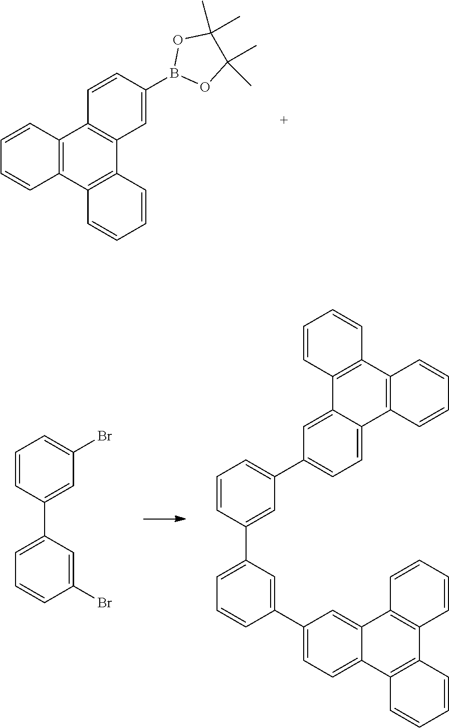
C12=C(C3=C(C4=C1C=CC(B1OC(C)(C)C(C)(C)O1)=C4)C=CC=C3)C=CC=C2.C1=CC(C2=CC=CC(Br)=C2)=CC(Br)=C1.C1=CC(C2=CC=CC(C3=CC=C4C(=C3)C3=C(C5=C4C=CC=C5)C=CC=C3)=C2)=CC(C2=CC=C3C4=C(C5=C(C3=C2)C=CC=C5)C=CC=C4)=C1
